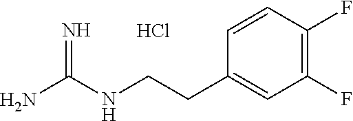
C(CNC(N)=N)C1=CC(F)=C(F)C=C1.Cl
